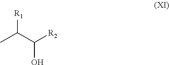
CC(C([R2])O)[R1]
